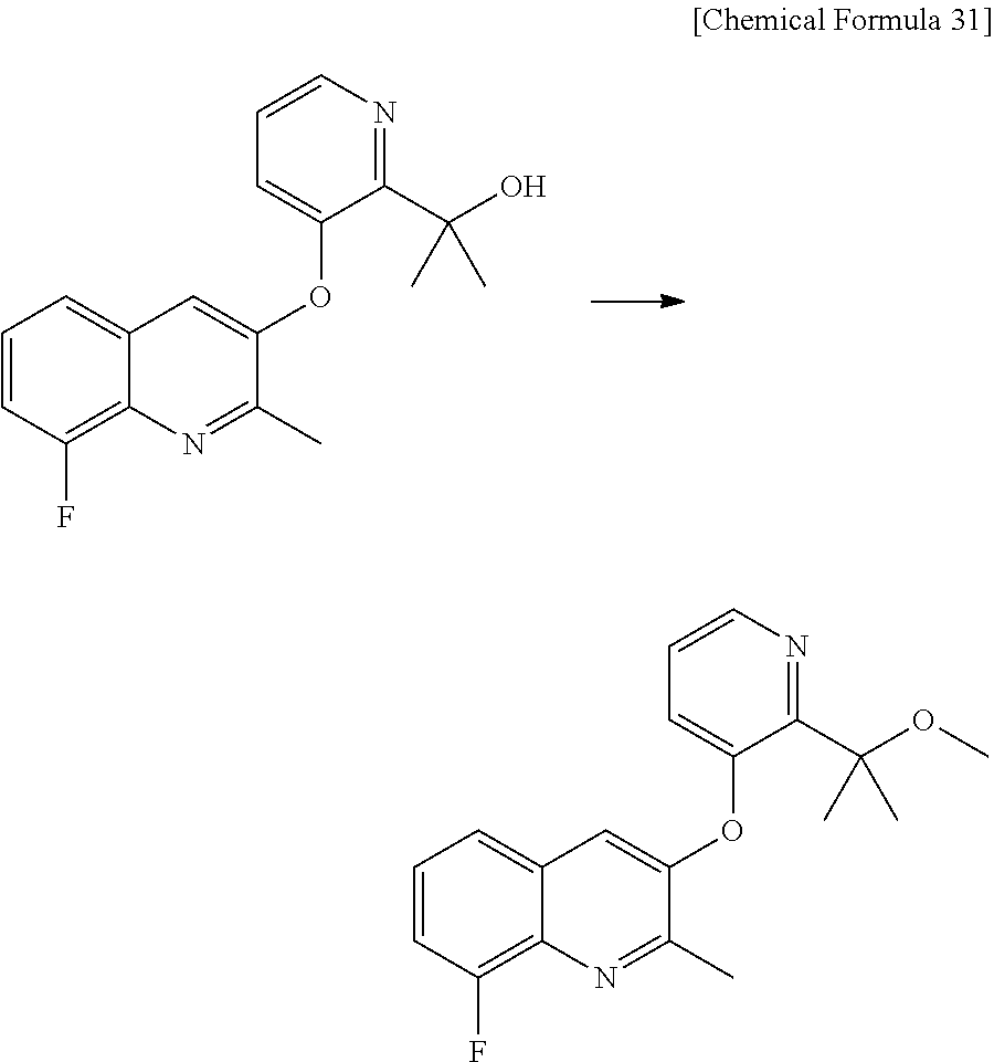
C1=CC(F)=C2C(=C1)C=C(OC1=CC=CN=C1C(C)(O)C)C(C)=N2.C1=CC(F)=C2C(=C1)C=C(OC1=CC=CN=C1C(C)(OC)C)C(C)=N2
